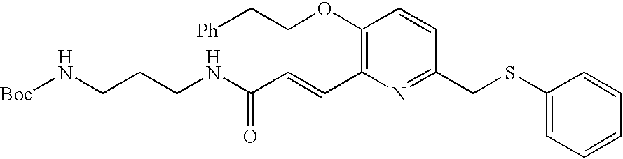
[Boc]NCCCNC(=O)C=CC1=C(OCC[Ph])C=CC(CSC2=CC=CC=C2)=N1
